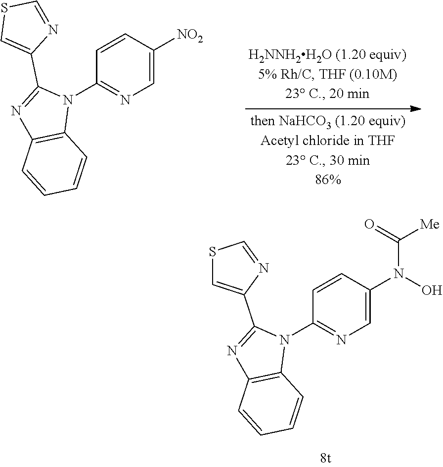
C1=CC([NO2])=CN=C1N1C(C2=CSC=N2)=NC2=C1C=CC=C2.C1=CC(N(O)C(=O)[Me])=CN=C1N1C(C2=CSC=N2)=NC2=C1C=CC=C2
